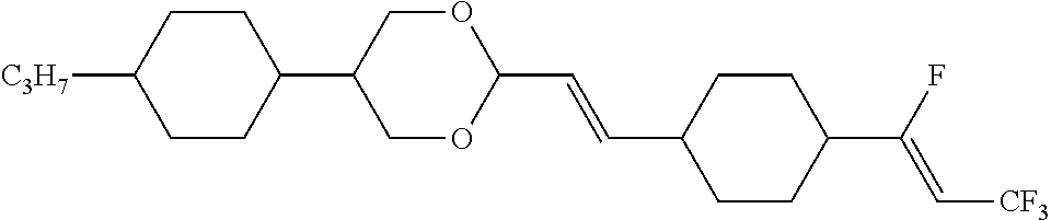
C1CC(C2COC(C=CC3CCC(C(F)=C[CF3])CC3)OC2)CCC1[C3H7]
